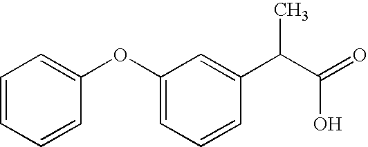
C1=CC=CC(OC2=CC=CC(C(C(O)=O)C)=C2)=C1
